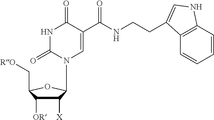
N1C(=O)N(C2C([X])C([OR])C(C[RO])O2)C=C(C(NCCC2=CNC3=C2C=CC=C3)=O)C1=O
